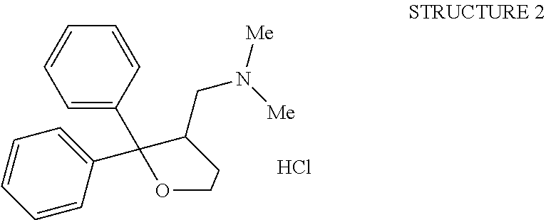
C1=C(C2(C3=CC=CC=C3)C(CN([Me])[Me])CCO2)C=CC=C1.Cl
